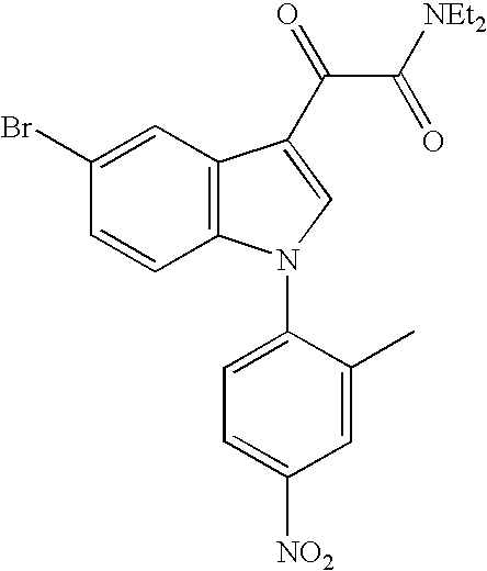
C1=CC2=C(C=C1Br)C(C(=O)C([NEt2])=O)=CN2C1=CC=C([NO2])C=C1C
